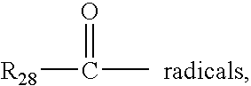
O=C([R28])C.[radicals]
